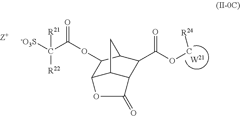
[-O3S]C(C(OC1C2C3C(C(C(OC[R24])=O)C1C3)C(=O)O2)=O)([R21])[R22]
